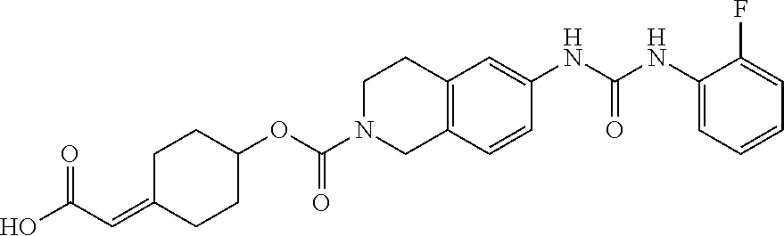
C1(NC(NC2=CC3=C(C=C2)CN(C(OC2CCC(=CC(O)=O)CC2)=O)CC3)=O)=CC=CC=C1F
